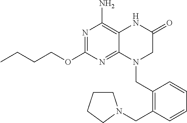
C1(OCCCC)=NC(N)=C2C(=N1)N(CC1=C(CN3CCCC3)C=CC=C1)CC(=O)N2
